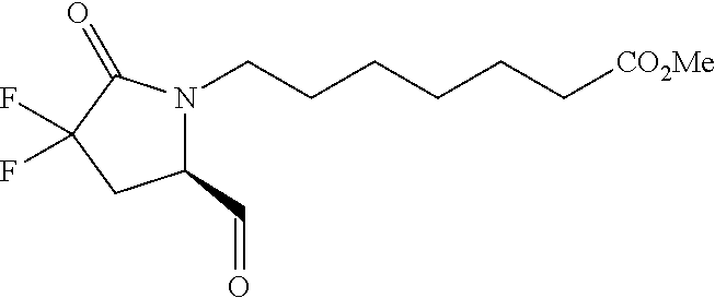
C1(C=O)N(CCCCCC[CO2Me])C(=O)C(F)(F)C1
